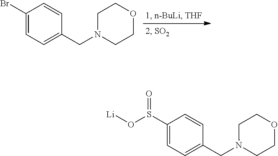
C1(Br)=CC=C(CN2CCOCC2)C=C1.C1(S(O[Li])=O)=CC=C(CN2CCOCC2)C=C1
